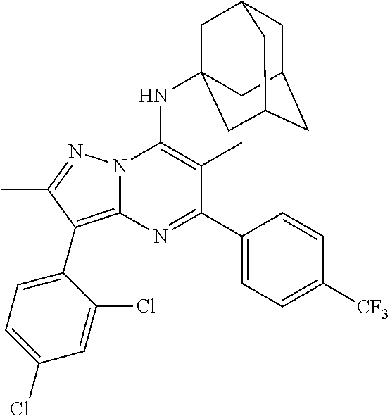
C1(NC23CC4CC(CC(C2)C4)C3)=C(C)C(C2=CC=C([CF3])C=C2)=NC2=C(C3=CC=C(Cl)C=C3Cl)C(C)=NN12
